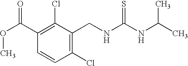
C1(Cl)=C(CNC(=S)NC(C)C)C(Cl)=C(C(OC)=O)C=C1
